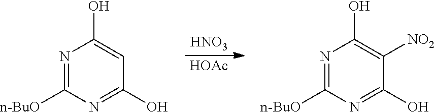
[HNO3].[HOAc].N1=C([n-BuO])N=C(O)C=C1O.N1=C([n-BuO])N=C(O)C([NO2])=C1O
